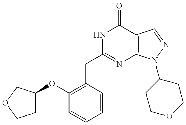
C1C(OC2=C(CC3=NC4=C(C(=O)N3)C=NN4C3CCOCC3)C=CC=C2)COC1
